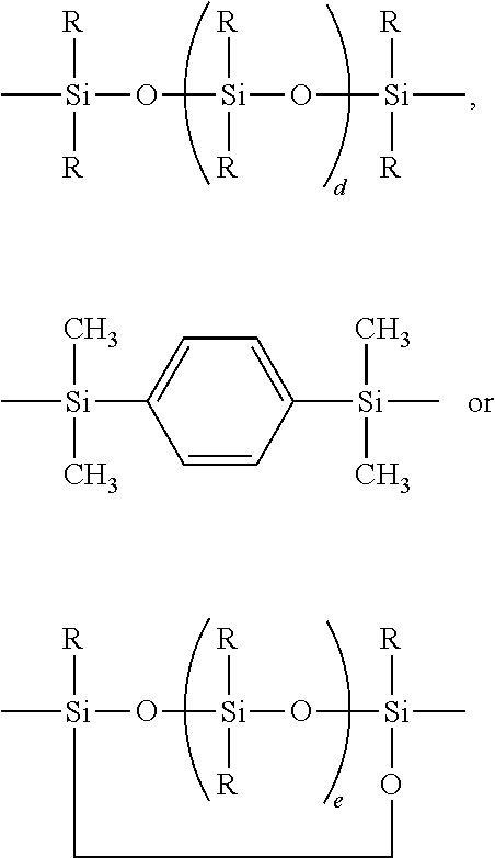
C[Si](O[Si](O[Si](C)([R])[R])([R])[R])([R])[R].C[Si](C1=CC=C([Si](C)(C)C)C=C1)(C)C.C[Si]1([R])O[Si]([R])([R])O[Si](C)([R])OCC1
